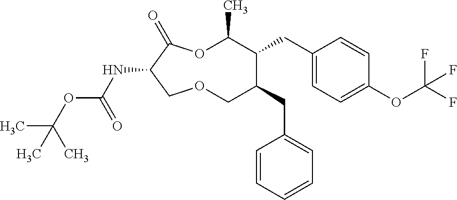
N(C1C(=O)OC(C)C(CC2=CC=C(OC(F)(F)F)C=C2)C(CC2=CC=CC=C2)COC1)C(OC(C)(C)C)=O
